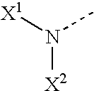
N([X2])([X1])C
